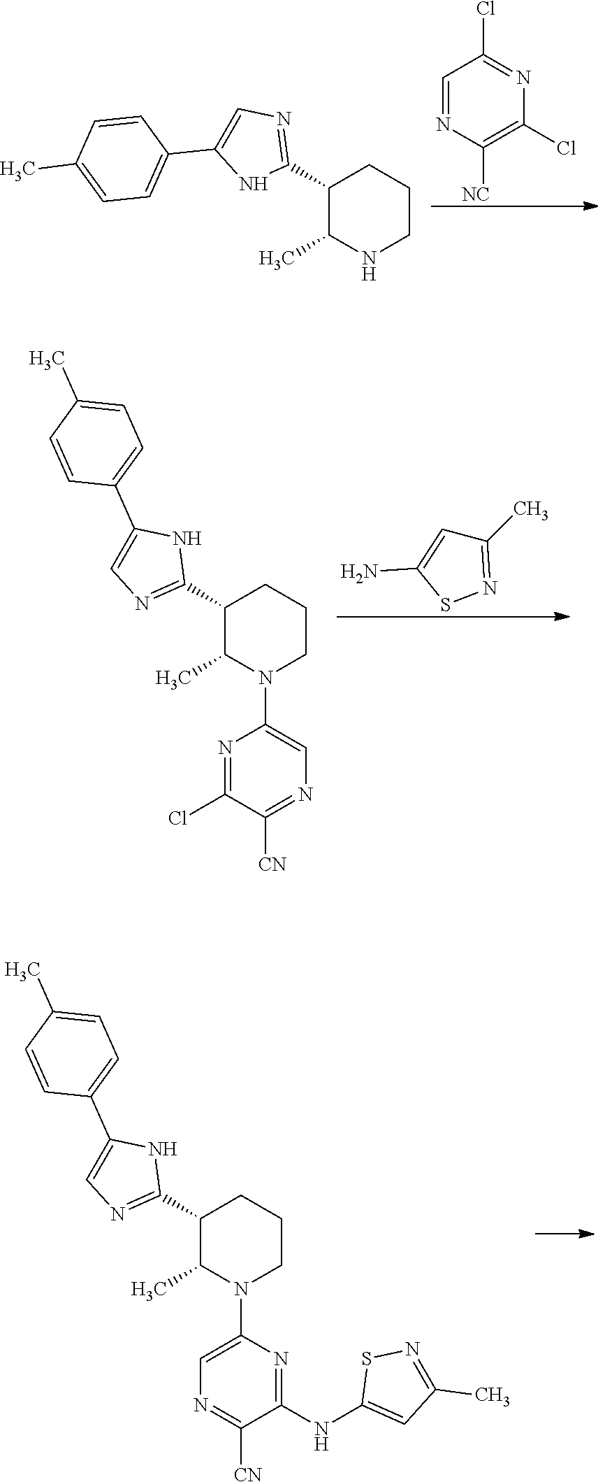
C1=NC([NC])=C(Cl)N=C1Cl.C1(C2=NC=C(C3=CC=C(C)C=C3)N2)C(C)NCCC1.C1(C)=NSC(N)=C1.C1(C2=NC=C(C3=CC=C(C)C=C3)N2)C(C)N(C2=CN=C([CN])C(Cl)=N2)CCC1.C1(C2=NC=C(C3=CC=C(C)C=C3)N2)C(C)N(C2=CN=C([CN])C(NC3=CC(C)=NS3)=N2)CCC1
